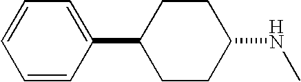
C1=CC=C(C2CCC(NC)CC2)C=C1
